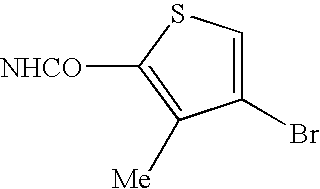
C1(Br)=CSC([NHCO])=C1[Me]
